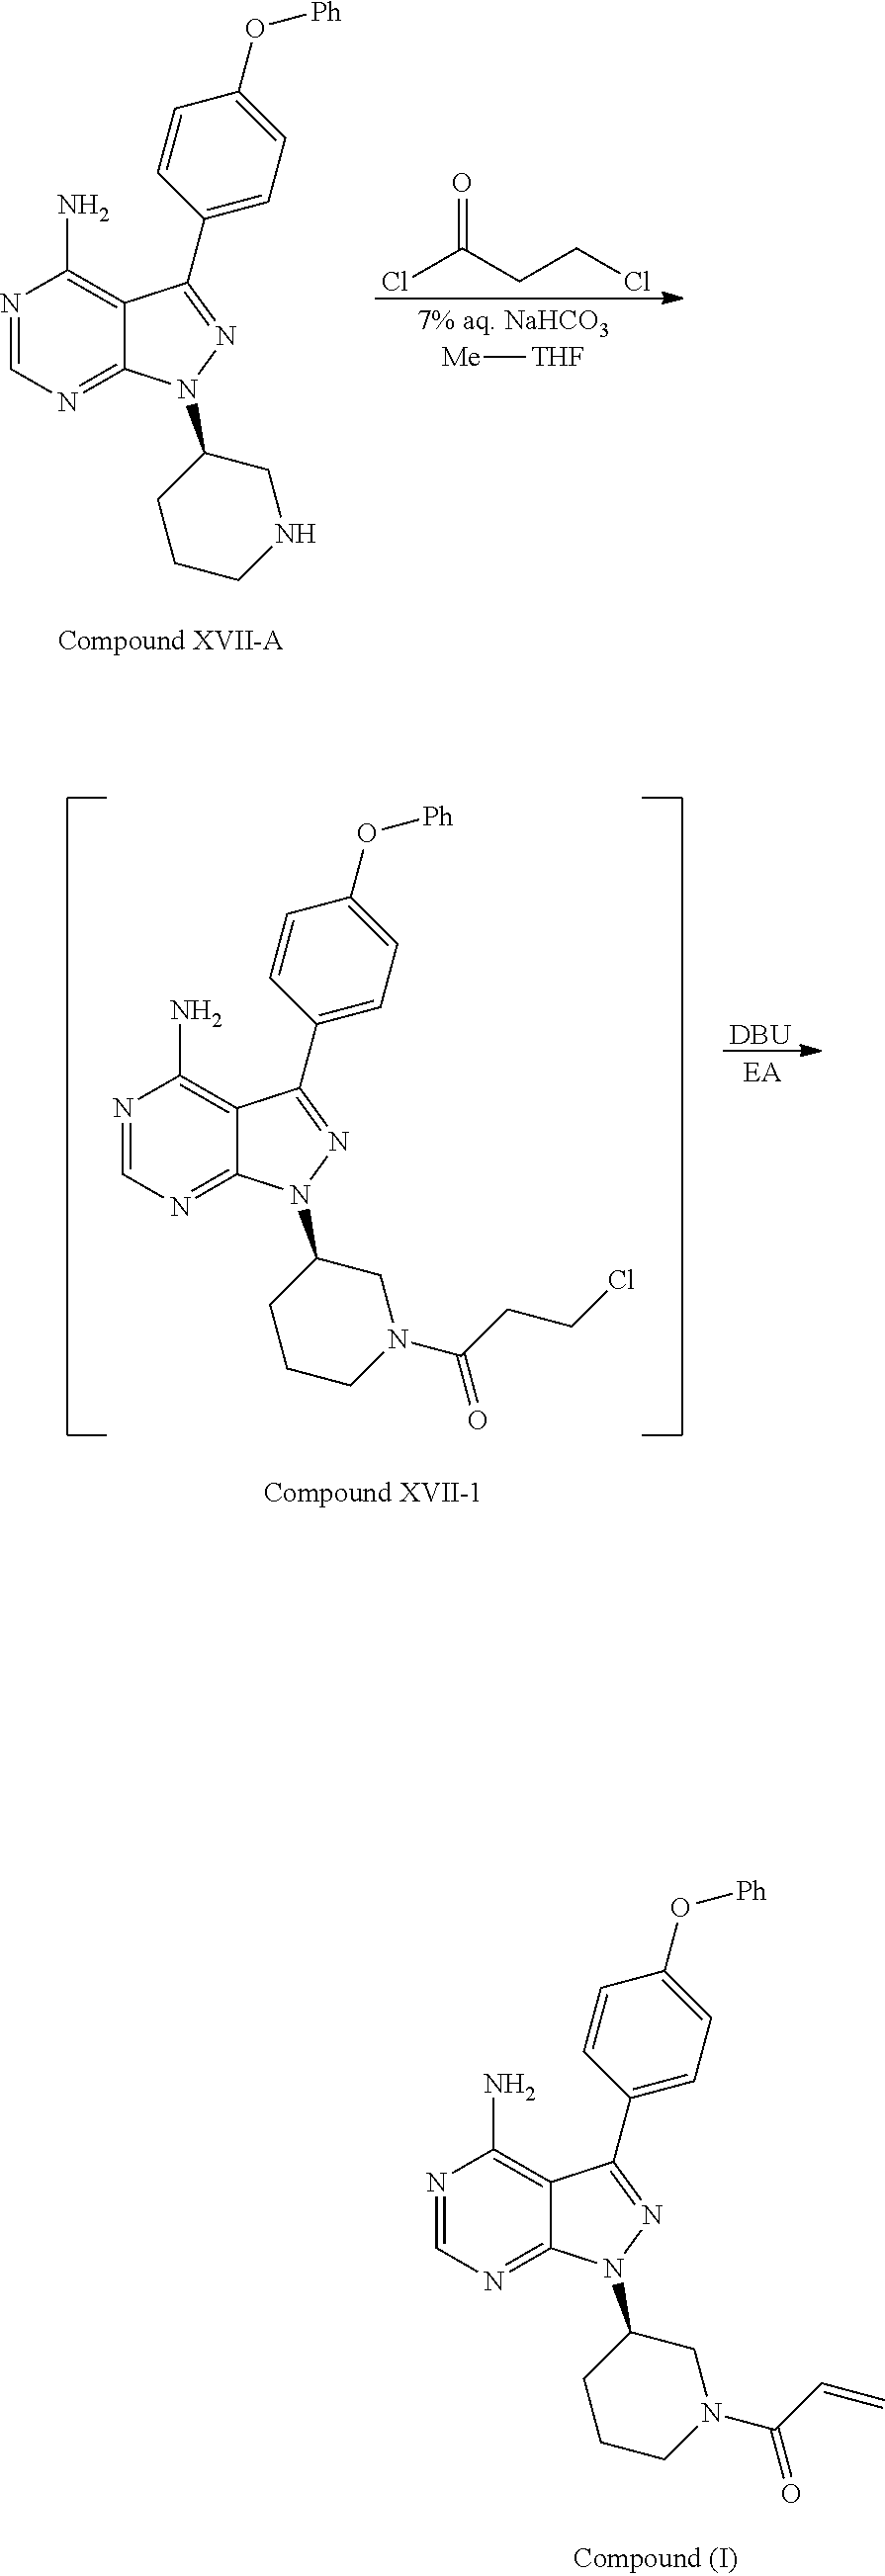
N1=CN=C2C(=C1N)C(C1=CC=C(O[Ph])C=C1)=NN2C1CCCN(C(C=C)=O)C1.[Me][THF].ClC(CCCl)=O.N1=CN=C2C(=C1N)C(C1=CC=C(O[Ph])C=C1)=NN2C1CCCNC1.[DBU].N1=CN=C2C(=C1N)C(C1=CC=C(O[Ph])C=C1)=NN2C1CCCN(C(CCCl)=O)C1
